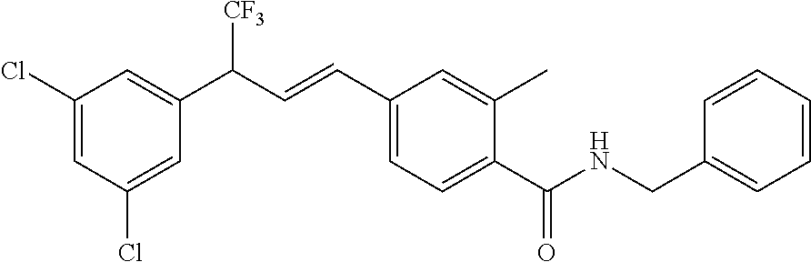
C1(Cl)=CC(Cl)=CC(C(C=CC2=CC=C(C(=O)NCC3=CC=CC=C3)C(C)=C2)[CF3])=C1
